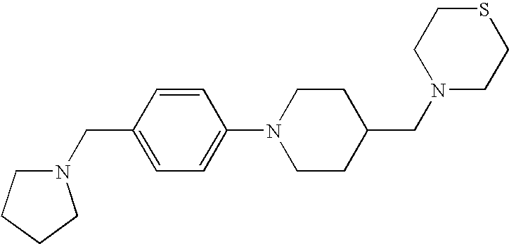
C1=CC(CN2CCCC2)=CC=C1N1CCC(CN2CCSCC2)CC1
